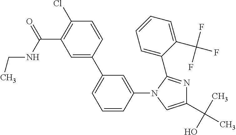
C1(C(O)(C)C)=CN(C2=CC(C3=CC(C(=O)NCC)=C(Cl)C=C3)=CC=C2)C(C2=CC=CC=C2C(F)(F)F)=N1
